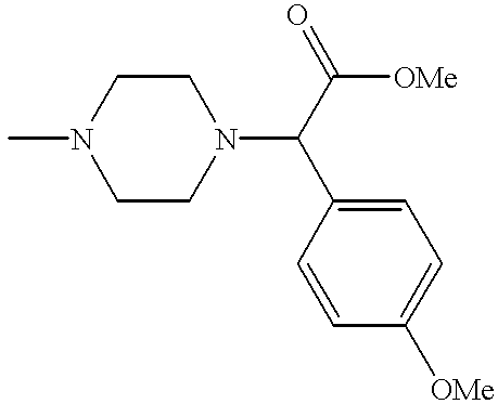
CN1CCN(C(C2=CC=C([OMe])C=C2)C([OMe])=O)CC1
